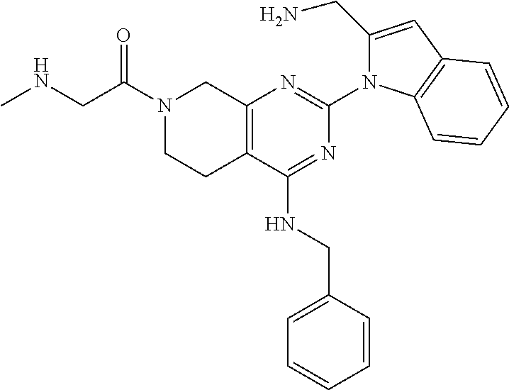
C12=C(C(NCC3=CC=CC=C3)=NC(N3C(CN)=CC4=C3C=CC=C4)=N1)CCN(C(CNC)=O)C2
